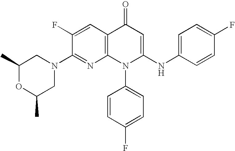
C1(N2CC(C)OC(C)C2)=NC2=C(C=C1F)C(=O)C=C(NC1=CC=C(F)C=C1)N2C1=CC=C(F)C=C1
